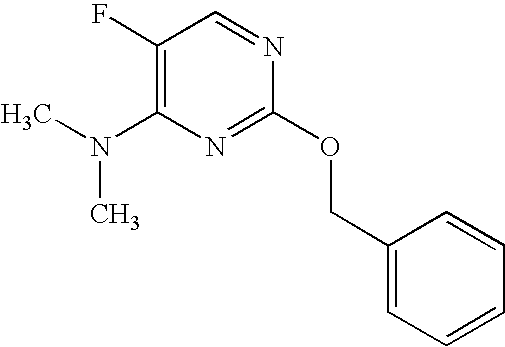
C1(F)=C(N(C)C)N=C(OCC2=CC=CC=C2)N=C1
